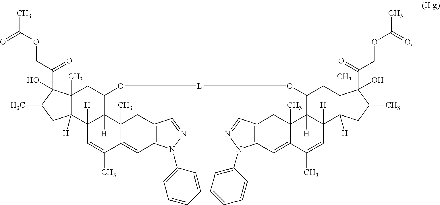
C12(C)C([H])(C3([H])C([H])(C(O[L]OC4C5([H])C([H])(C6([H])C(C)(C4)C(O)(C(COC(=O)C)=O)C(C)C6)C=C(C)C4=CC6=C(CC54C)C=NN6C4=CC=CC=C4)C1)C1(C)C(=CC4=C(C1)C=NN4C1=CC=CC=C1)C(C)=C3)CC(C)C2(O)C(=O)COC(C)=O
